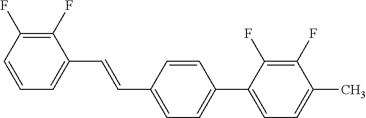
C1(F)=C(F)C=CC=C1C=CC1=CC=C(C2=CC=C(C)C(F)=C2F)C=C1
